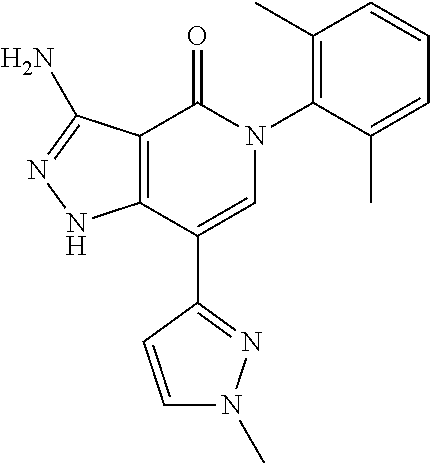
C1=C(C)C(N2C(=O)C3=C(C(C4=NN(C)C=C4)=C2)NN=C3N)=C(C)C=C1
